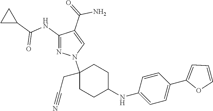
C1(NC(C2CC2)=O)=NN(C2(CC#N)CCC(NC3=CC=C(C4=CC=CO4)C=C3)CC2)C=C1C(=O)N
